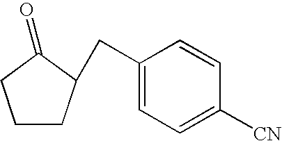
C1CC(CC2=CC=C([CN])C=C2)C(=O)C1
